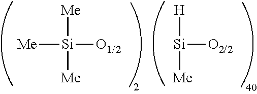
[Si]([O2/2])([H])[Me].[Me][Si]([O1/2])([Me])[Me]
